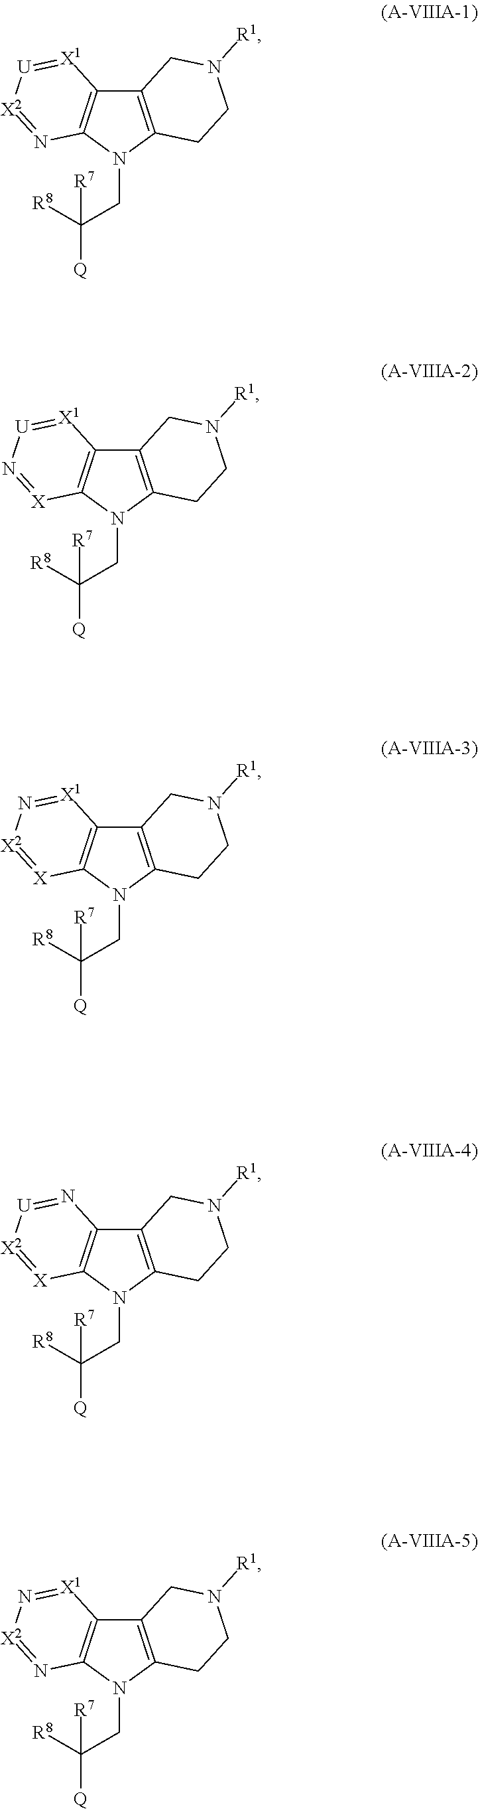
C12=C(N(CC([R8])([R7])[Q])C3=C1[X1]=N[X2]=N3)CCN([R1])C2.C12=C(N(CC([R8])([R7])[Q])C3=C1[X1]=[U][X2]=N3)CCN([R1])C2.C12=C(N(CC([R8])([R7])[Q])C3=C1[X1]=[U]N=[X]3)CCN([R1])C2.C12=C(N(CC([R8])([R7])[Q])C3=C1[X1]=N[X2]=[X]3)CCN([R1])C2.C12=C(N(CC([R8])([R7])[Q])C3=C1N=[U][X2]=[X]3)CCN([R1])C2
